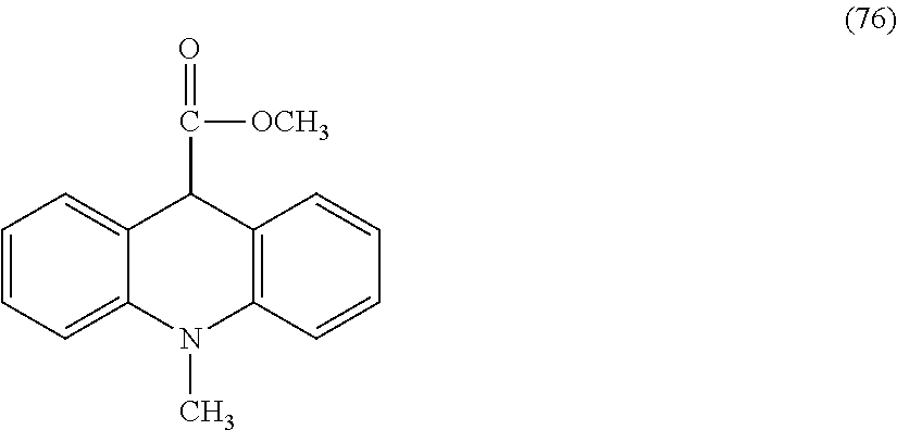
C1=CC=C2C(=C1)C(C(=O)[OCH3])C1=C(N2C)C=CC=C1
